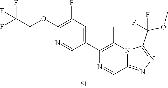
C1(OCC(F)(F)F)=C(F)C=C(C2=C(C)N3C(=NN=C3C(F)(OC)F)C=N2)C=N1
